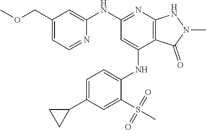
C1(NC2=NC3=C(C(NC4=CC=C(C5CC5)C=C4S(C)(=O)=O)=C2)C(=O)N(C)N3)=CC(COC)=CC=N1
